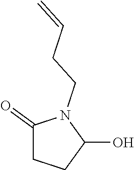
C1(=O)CCC(O)N1CCC=C
